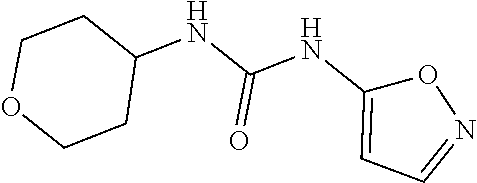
C1OCCC(NC(NC2=CC=NO2)=O)C1
